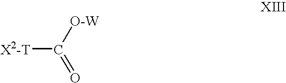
C(=O)([O-W])[X2-T]
